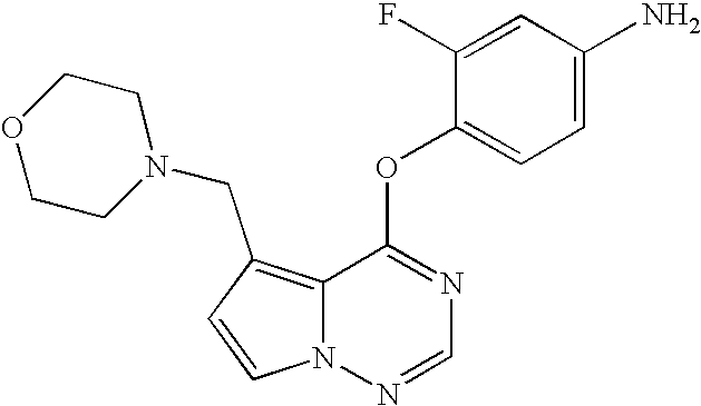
C1=CN2C(=C1CN1CCOCC1)C(OC1=CC=C(N)C=C1F)=NC=N2
